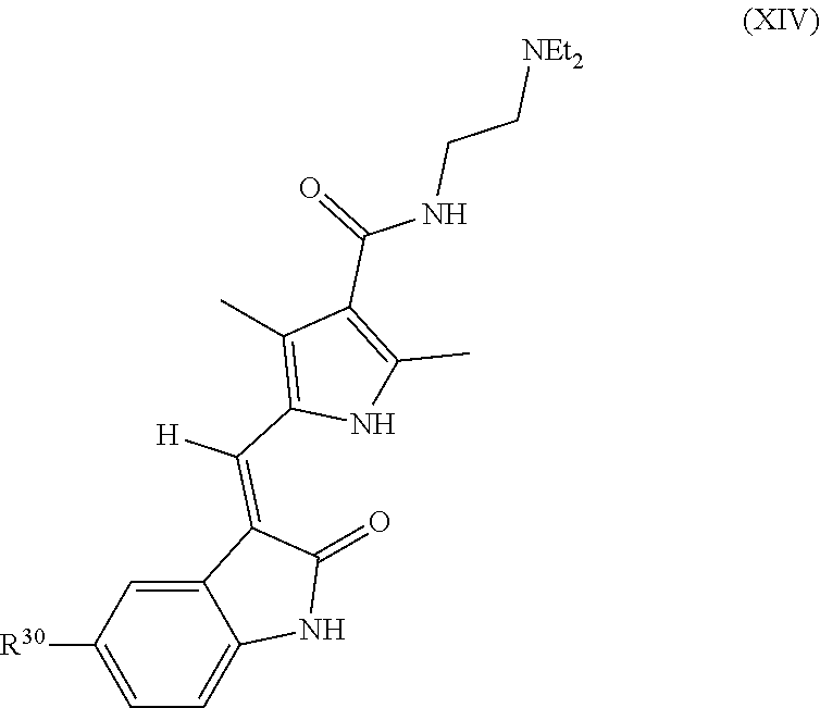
C12=CC([R30])=CC=C1NC(=O)C2=C(C1=C(C)C(C(=O)NCC[NEt2])=C(C)N1)[H]
